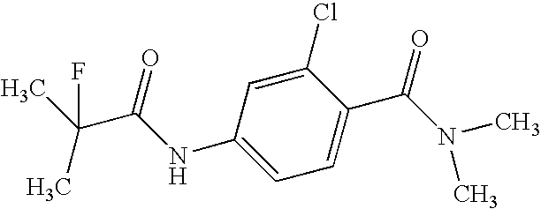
C1=C(Cl)C(C(N(C)C)=O)=CC=C1NC(C(F)(C)C)=O
